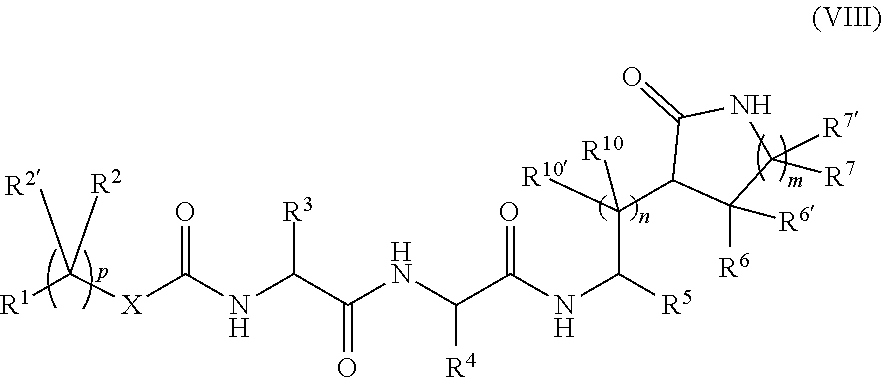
N(C(C(NC(C(NC([R5])C([R10])(C1C([R6])([R6])C([R7])([R7])NC1=O)[R10])=O)[R4])=O)[R3])C([X]C([R1])([R2])[R2])=O
